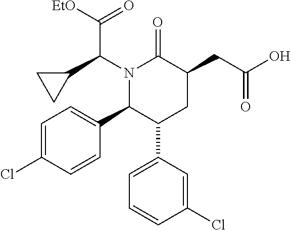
C1=C(Cl)C=CC(C2C(C3=CC=CC(Cl)=C3)CC(CC(O)=O)C(=O)N2C(C2CC2)C([EtO])=O)=C1
